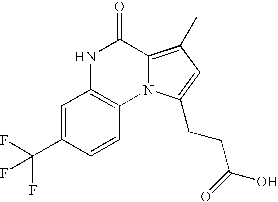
N1C2=C(N3C(=C(C)C=C3CCC(=O)O)C1=O)C=CC(C(F)(F)F)=C2
